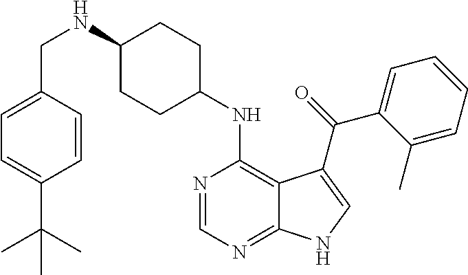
C1(NCC2=CC=C(C(C)(C)C)C=C2)CCC(NC2=C3C(=NC=N2)NC=C3C(=O)C2=CC=CC=C2C)CC1
